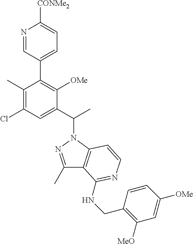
N1=CC(C2=C([OMe])C(C(N3N=C(C)C4=C3C=CN=C4NCC3=C([MeO])C=C([OMe])C=C3)C)=CC(Cl)=C2C)=CC=C1[CONMe2]
